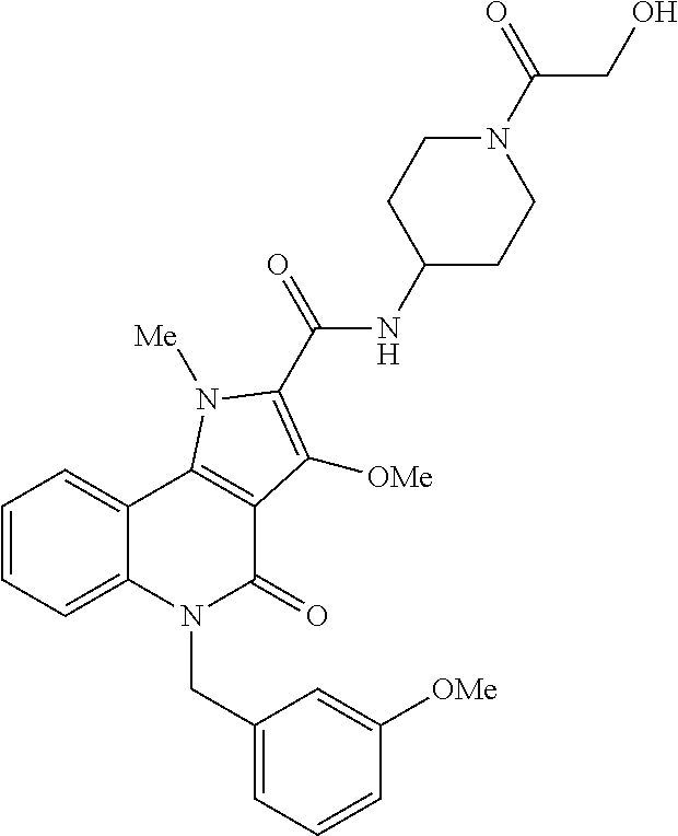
C1=CC=C2C(=C1)C1=C(C(=O)N2CC2=CC=CC([OMe])=C2)C([OMe])=C(C(NC2CCN(C(CO)=O)CC2)=O)N1[Me]
